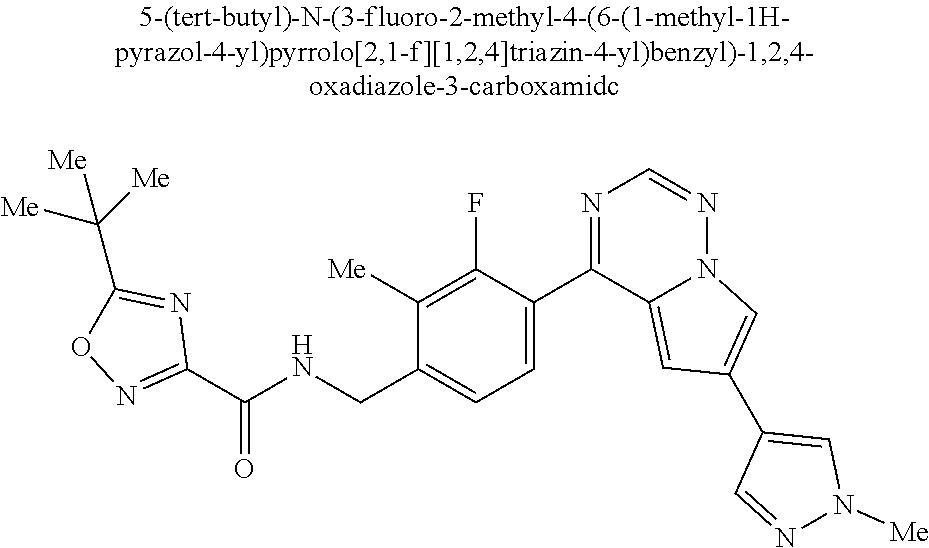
C1(C(NCC2=CC=C(C3=NC=NN4C3=CC(C3=CN([Me])N=C3)=C4)C(F)=C2[Me])=O)=NOC(C([Me])([Me])[Me])=N1
